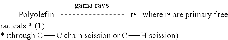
[* (through C][C chain scission or C][H scission)]
